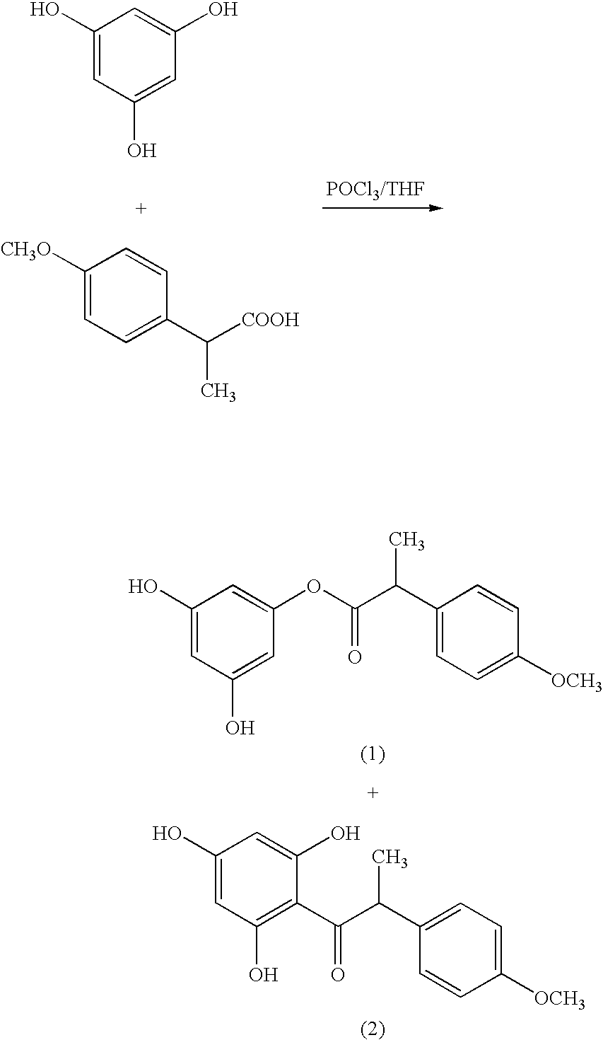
C1(O)=CC(O)=CC(O)=C1.C1([CH3O])=CC=C(C([COOH])C)C=C1.C1(O)=CC(O)=CC(OC(C(C2=CC=C([OCH3])C=C2)C)=O)=C1.C1(O)=CC(O)=C(C(C(C2=CC=C([OCH3])C=C2)C)=O)C(O)=C1
